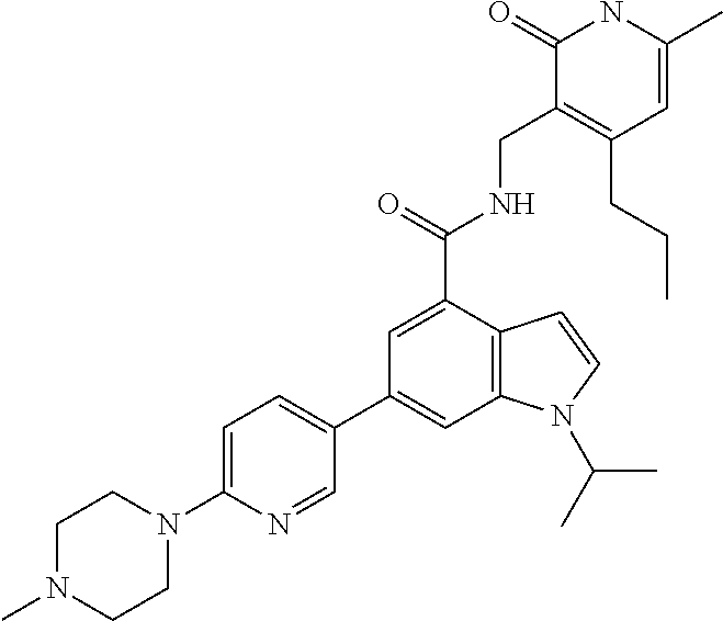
C1(C2=CC3=C(C(C(NCC4=C(CCC)C=C(C)NC4=O)=O)=C2)C=CN3C(C)C)=CC=C(N2CCN(C)CC2)N=C1
